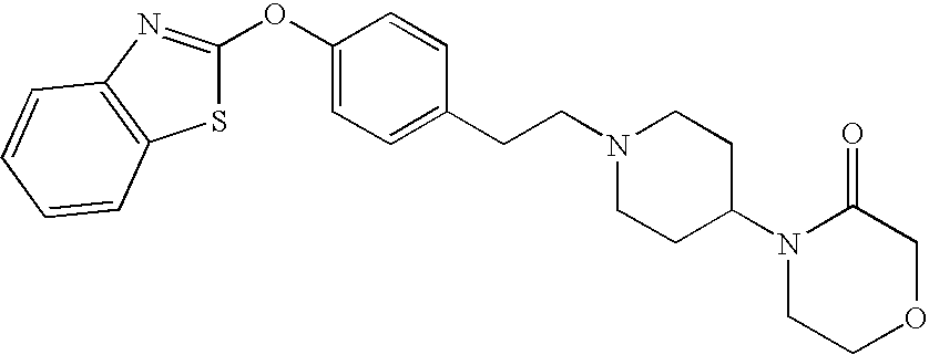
O(C1=CC=C(CCN2CCC(N3CCOCC3=O)CC2)C=C1)C1=NC2=C(S1)C=CC=C2
